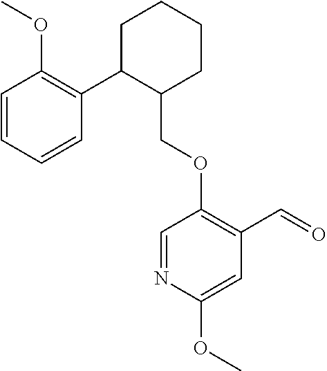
C1C(C2=C(OC)C=CC=C2)C(COC2=C(C=O)C=C(OC)N=C2)CCC1
